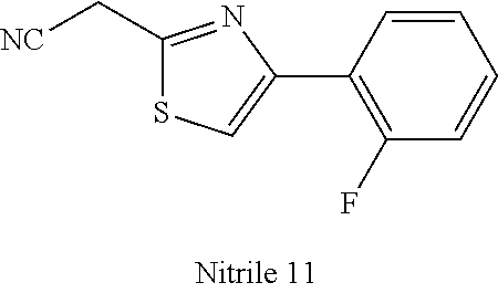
C1=CC(C2=CSC(C[NC])=N2)=C(F)C=C1
